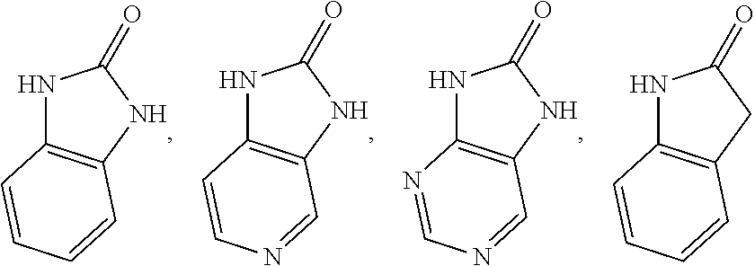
N1C2=C(NC1=O)C=NC=N2.N1C2=C(NC1=O)C=NC=C2.N1C2=C(NC1=O)C=CC=C2.N1C2=C(CC1=O)C=CC=C2
